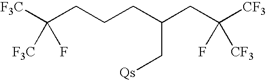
[F3C]C(CCCC(CC([CF3])(F)[CF3])C[Qs])([F3C])F
